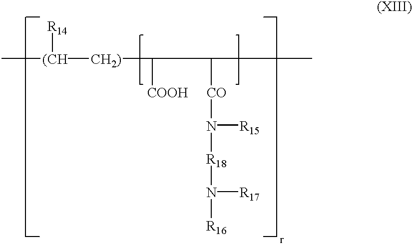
C[(CH]([CH2)]C([COOH])C([CO]N([R15])[R18]N([R17])[R16])C)[R14]
